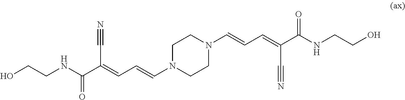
C1N(C=CC=C(C(NCCO)=O)C#N)CCN(C=CC=C(C#N)C(NCCO)=O)C1
